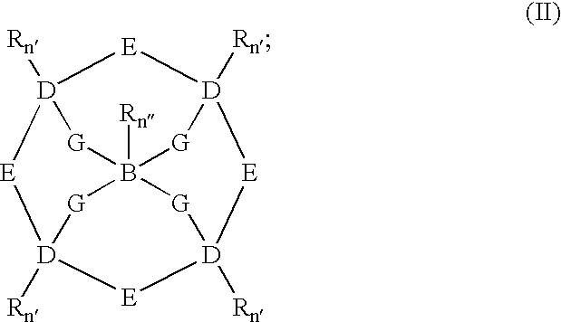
[Rn]B123[G][D]4([Rn])[E][D]([Rn])([G]1)[E][D]([Rn])([G]2)[E][D]([Rn])([G]3)[E]4
